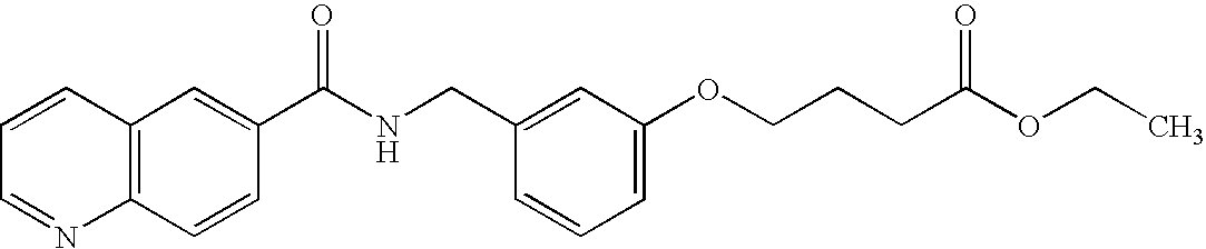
C1=CC=NC2=C1C=C(C(NCC1=CC(OCCCC(OCC)=O)=CC=C1)=O)C=C2
